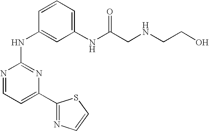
N1=CC=C(C2=NC=CS2)N=C1NC1=CC(NC(CNCCO)=O)=CC=C1
